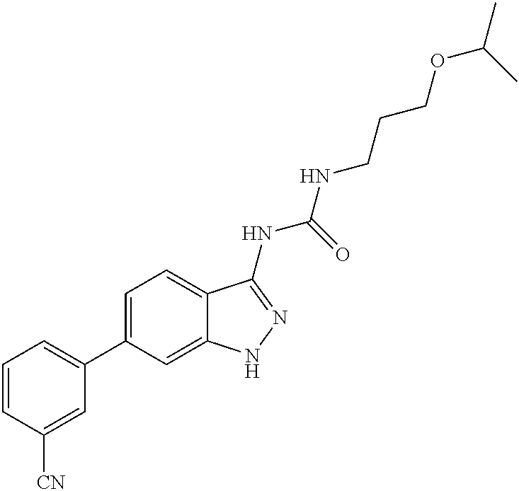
C1=CC([CN])=CC(C2=CC=C3C(=C2)NN=C3NC(NCCCOC(C)C)=O)=C1
